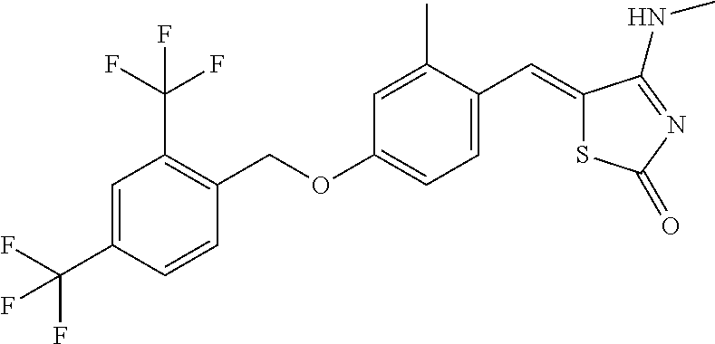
C1=C(C(F)(F)F)C=CC(COC2=CC=C(C=C3SC(=O)N=C3NC)C(C)=C2)=C1C(F)(F)F
